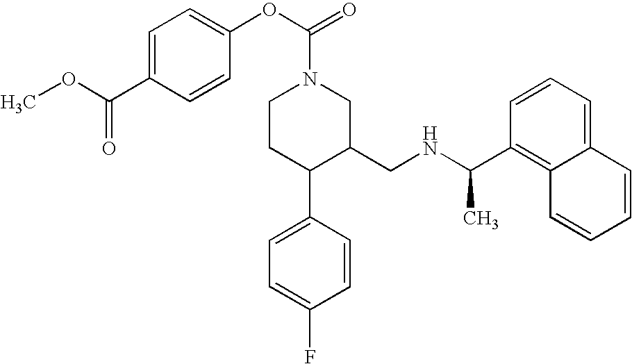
C1(C(NCC2CN(C(OC3=CC=C(C(OC)=O)C=C3)=O)CCC2C2=CC=C(F)C=C2)C)=C2C(=CC=C1)C=CC=C2
